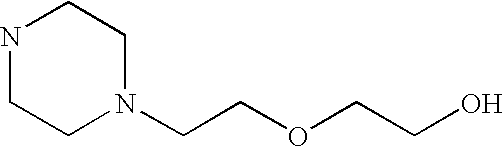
N1CCN(CCOCCO)CC1
